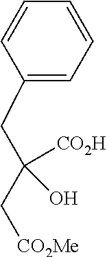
C1(CC(C[CO2Me])([CO2H])O)=CC=CC=C1
